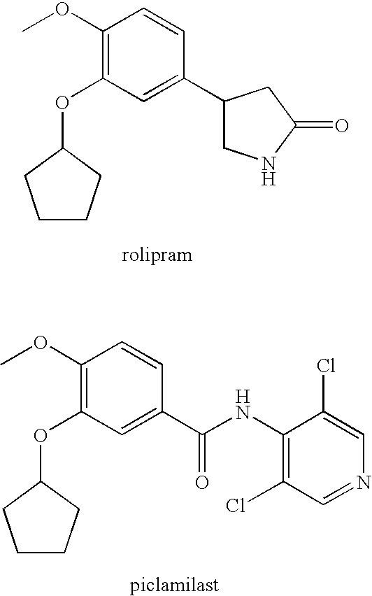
C1(OC)=C(OC2CCCC2)C=C(C2CNC(=O)C2)C=C1.C1(OC)=C(OC2CCCC2)C=C(C(=O)NC2=C(Cl)C=NC=C2Cl)C=C1
